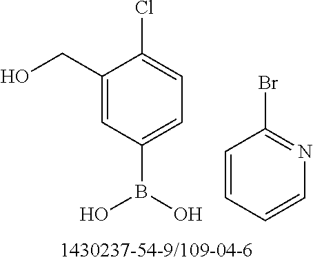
C1=C(CO)C(Cl)=CC=C1B(O)O.C1=CC=CN=C1Br
